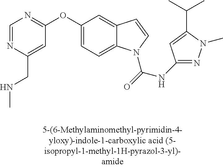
C1=NC(CNC)=CC(OC2=CC=C3C(=C2)C=CN3C(=O)NC2=NN(C)C(C(C)C)=C2)=N1
